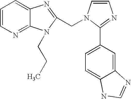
C1=CN=C2C(=C1)N=C(CN1C=CN=C1C1=CC=C3C(=C1)N=CN3)N2CCC
